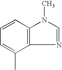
C1=CC2=C(C(C)=C1)N=CN2C
